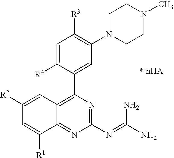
C1=C([R4])C(C2=C3C(=NC(N=C(N)N)=N2)C([R1])=CC([R2])=C3)=CC(N2CCN(C)CC2)=C1[R3]
